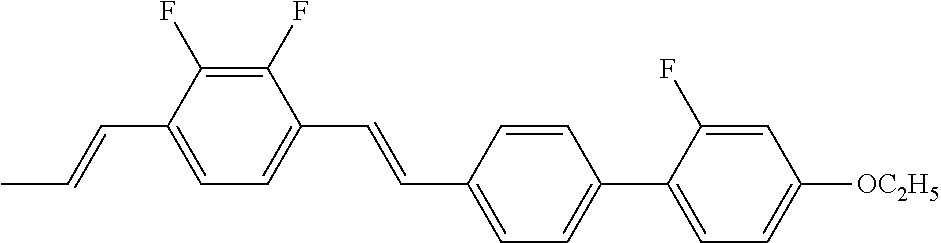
C1(F)=C(F)C(C=CC)=CC=C1C=CC1=CC=C(C2=CC=C([OC2H5])C=C2F)C=C1
